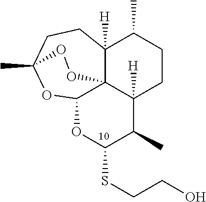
O1C(SCCO)C(C)C2([H])C34C([H])(C(C)CC2)CCC(C)(OC13)OO4
